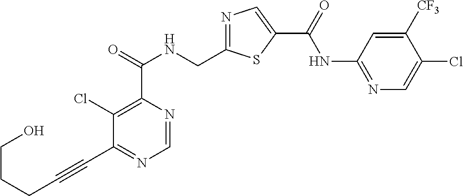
C1=NC(C(=O)NCC2=NC=C(C(=O)NC3=NC=C(Cl)C([CF3])=C3)S2)=C(Cl)C(C#CCCCO)=N1
